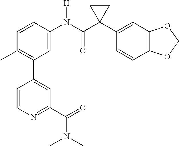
C1=C(N(C(C2(C3=CC4=C(C=C3)OCO4)CC2)=O)[H])C=CC(C)=C1C1=CC(C(=O)N(C)C)=NC=C1
